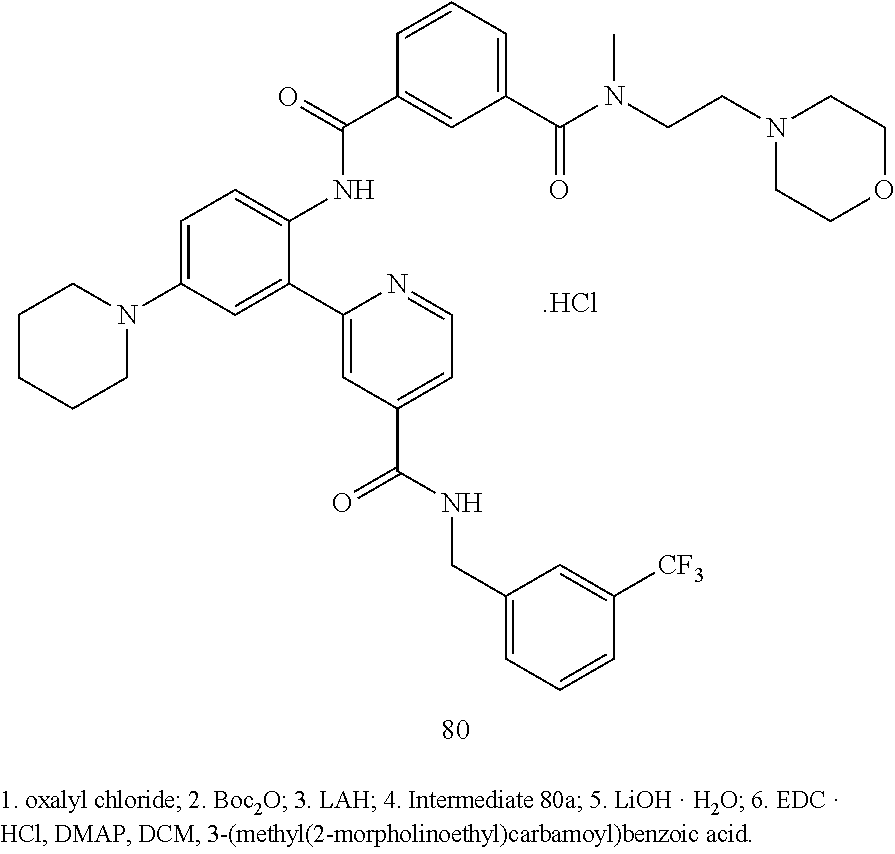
C1CCCN(C2=CC=C(NC(C3=CC(C(N(CCN4CCOCC4)C)=O)=CC=C3)=O)C(C3=CC(C(=O)NCC4=CC=CC([CF3])=C4)=CC=N3)=C2)C1.[.HCl]
